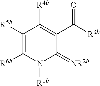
C1([R5b])=C([R6b])N([R1b])C(=[NR2b])C(C([R3b])=O)=C1[R4b]
